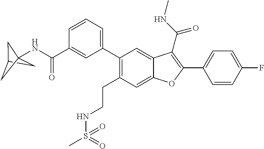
C1C2CC1(NC(C1=CC(C3=C(CCNS(C)(=O)=O)C=C4C(=C3)C(C(NC)=O)=C(C3=CC=C(F)C=C3)O4)=CC=C1)=O)C2
